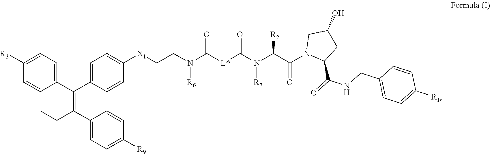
C1(C(=C(C2=CC=C([R9])C=C2)CC)C2=CC=C([X1]CCN(C([L*]C(N(C(C(N3C(C(=O)NCC4=CC=C([R1])C=C4)CC(O)C3)=O)[R2])[R7])=O)=O)[R6])C=C2)=CC=C([R3])C=C1
